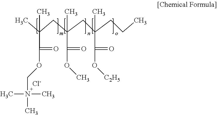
C(C(=O)OCN(C)(C)C)(CC(C(=O)OC)(CC(C(=O)O[C2H5])(CCC)C)C)(C)C.[Cl-]
